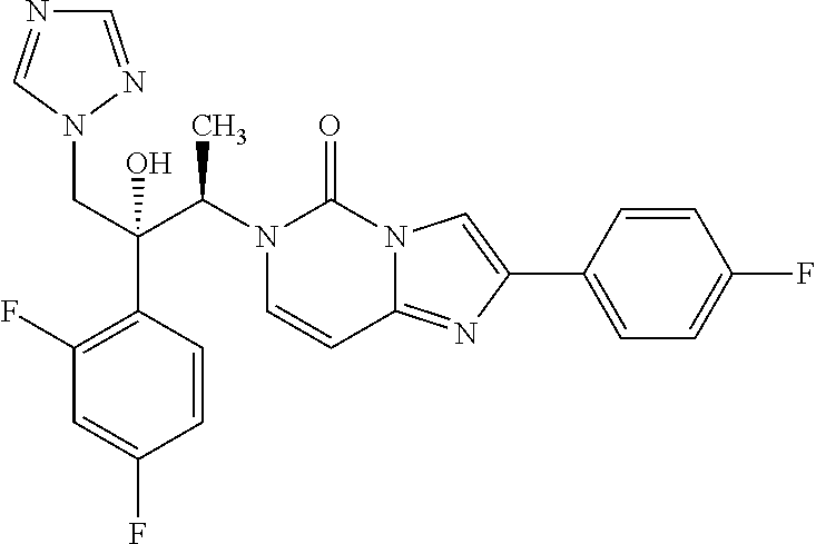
N1(C(C(CN2N=CN=C2)(C2=C(F)C=C(F)C=C2)O)C)C=CC2=NC(C3=CC=C(F)C=C3)=CN2C1=O
